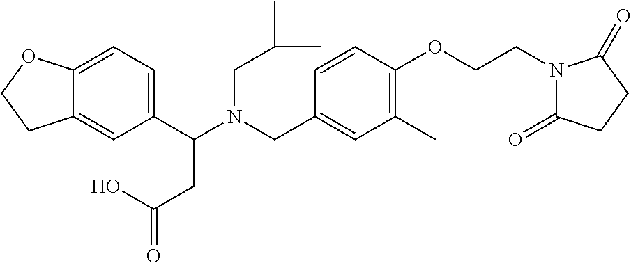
C1(C(N(CC2=CC(C)=C(OCCN3C(=O)CCC3=O)C=C2)CC(C)C)CC(=O)O)=CC=C2C(=C1)CCO2
